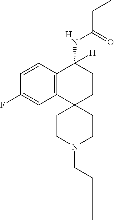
C12=C(C=CC(F)=C1)C(NC(CC)=O)([H])CCC21CCN(CCC(C)(C)C)CC1.[H]
